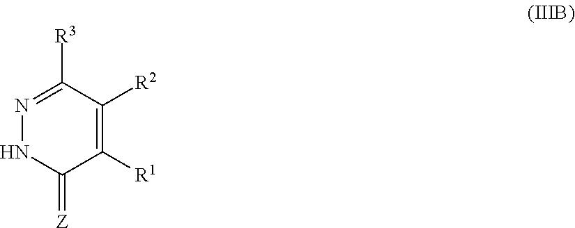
N1=C([R3])C([R2])=C([R1])C(=[Z])N1
